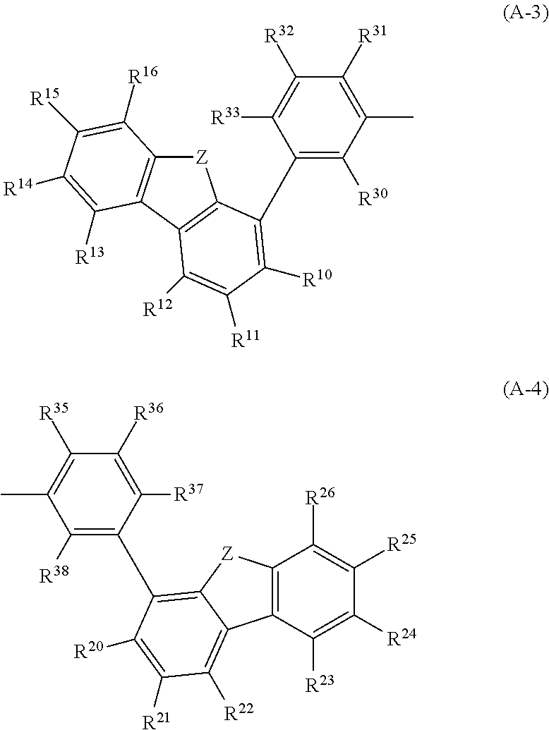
C1(C2=C([R10])C([R11])=C([R12])C3=C2[Z]C2=C3C([R13])=C([R14])C([R15])=C2[R16])=C([R30])C(C)=C([R31])C([R32])=C1[R33].C1(C2=C3[Z]C4=C(C([R23])=C([R24])C([R25])=C4[R26])C3=C([R22])C([R21])=C2[R20])=C([R38])C(C)=C([R35])C([R36])=C1[R37]
